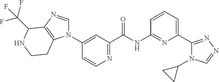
C1(N2C=NC3=C2CCNC3C(F)(F)F)=CC(C(NC2=NC(C3=NN=CN3C3CC3)=CC=C2)=O)=NC=C1
